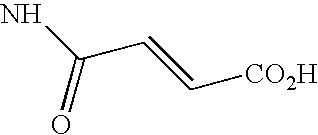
NC(C=C[CO2H])=O
